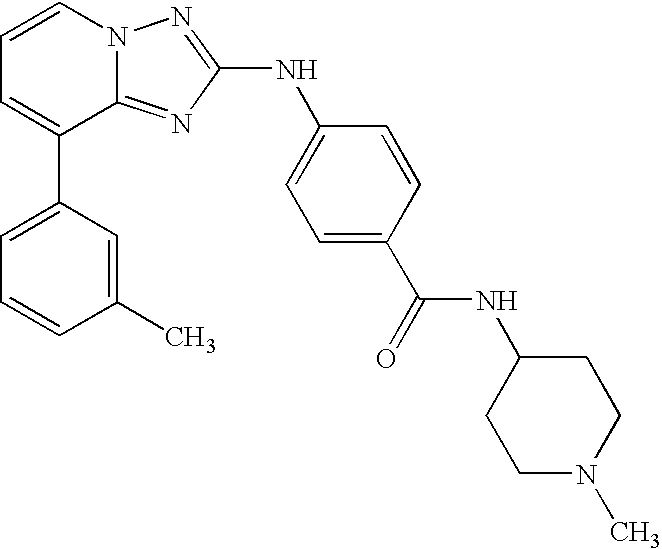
C1=C(C2=CC=CN3C2=NC(NC2=CC=C(C(=O)NC4CCN(C)CC4)C=C2)=N3)C=C(C)C=C1
